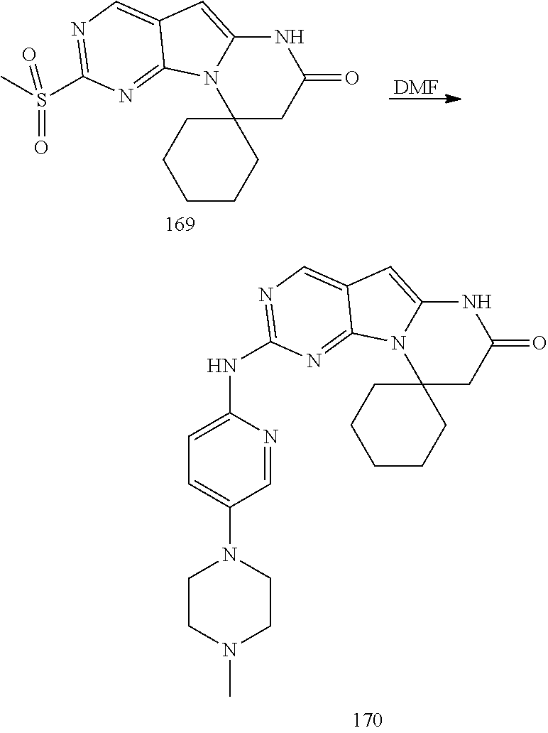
N1C2=CC3=CN=C(S(C)(=O)=O)N=C3N2C2(CC1=O)CCCCC2.[DMF].N1C2=CC3=CN=C(NC4=CC=C(N5CCN(C)CC5)C=N4)N=C3N2C2(CC1=O)CCCCC2
